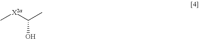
[X2a](C(C)O)C
